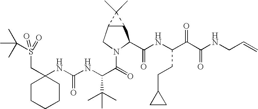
C1(NC(NC(C(=O)N2C(C(NC(C(C(NCC=C)=O)=O)CCC3CC3)=O)C3C(C2)C3(C)C)C(C)(C)C)=O)(CS(C(C)(C)C)(=O)=O)CCCCC1
